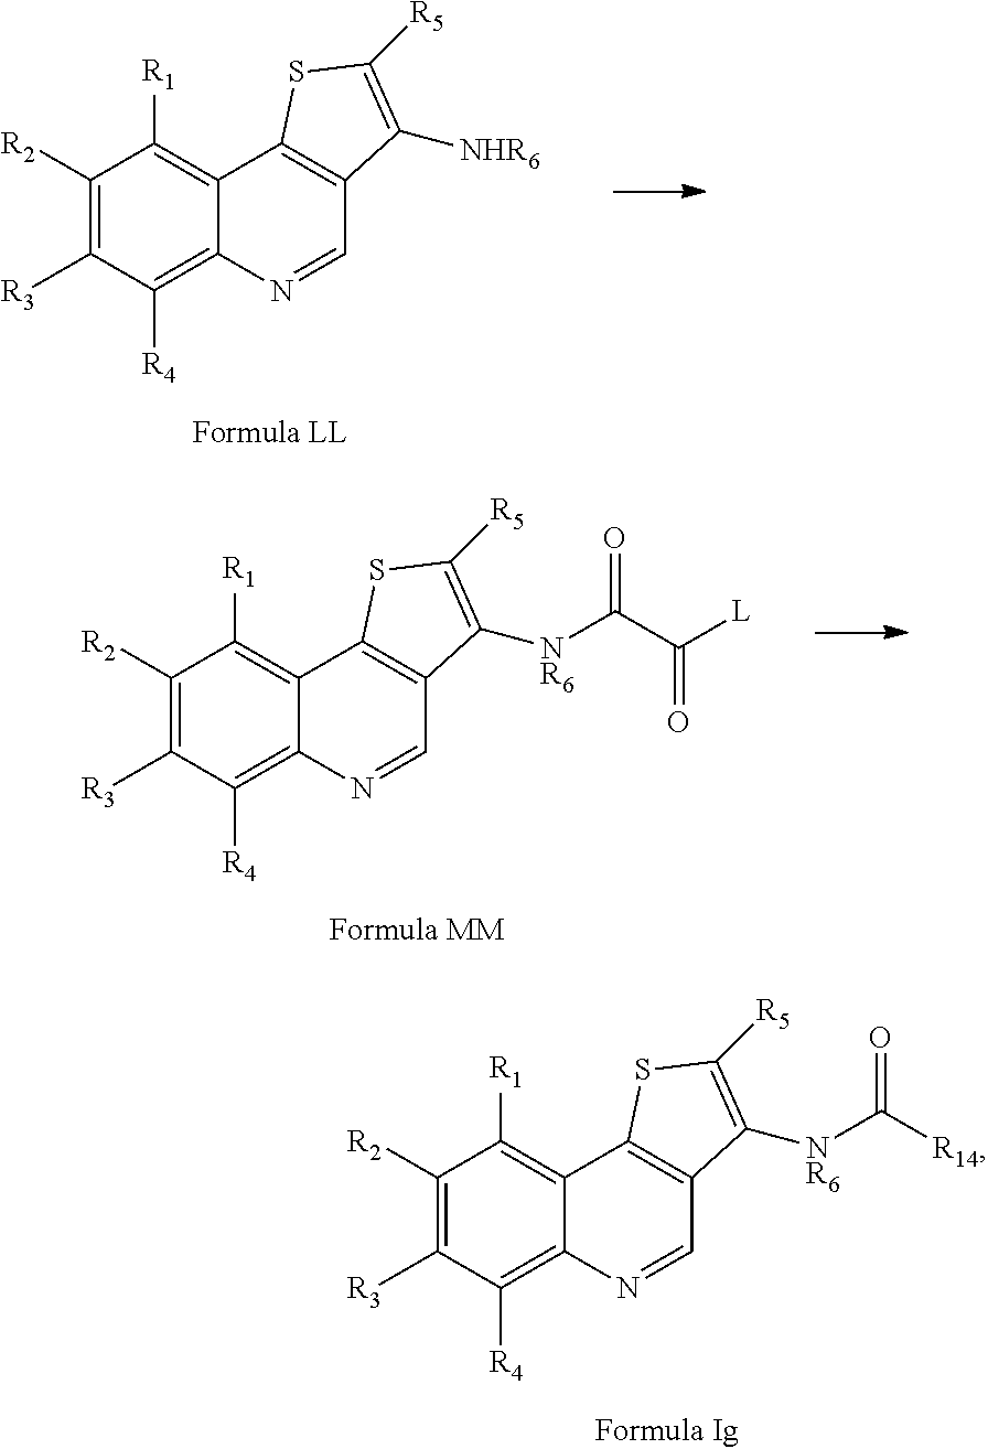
C1([R2])=C([R3])C([R4])=C2C(=C1[R1])C1=C(C=N2)C([NHR6])=C([R5])S1.C1([R2])=C([R3])C([R4])=C2C(=C1[R1])C1=C(C=N2)C([NR6]C(=O)C(=O)[L])=C([R5])S1.C1([R2])=C([R3])C([R4])=C2C(=C1[R1])C1=C(C=N2)C([NR6]C(=O)[R14])=C([R5])S1
